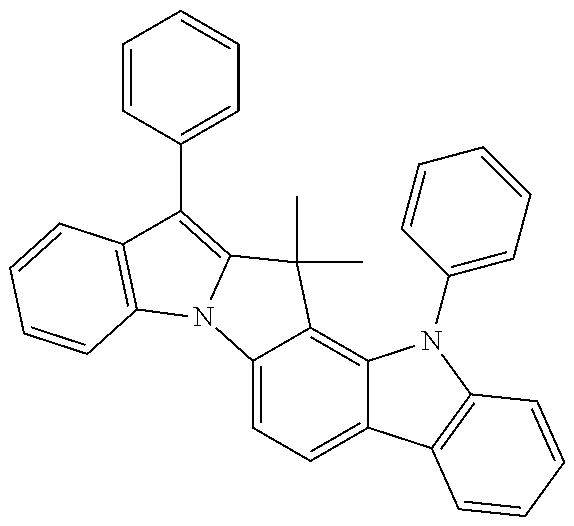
C12=CC=C3C(=C1C(C)(C)C1=C(C4=CC=CC=C4)C4=C(N21)C=CC=C4)N(C1=CC=CC=C1)C1=C3C=CC=C1
